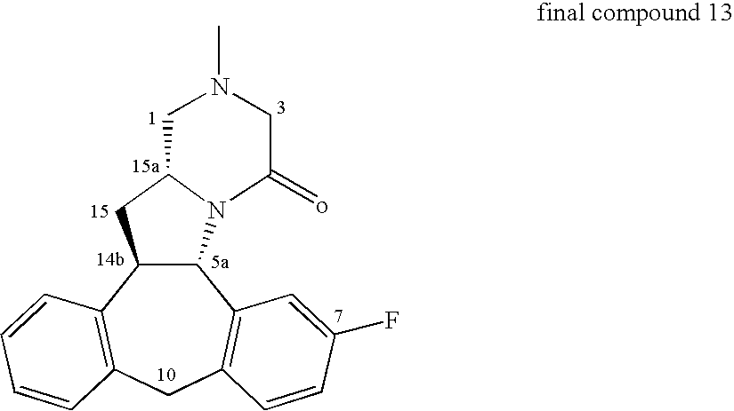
C12C(N3C(C1)CN(C)CC3=o)C1=C(CC3=C2C=CC=C3)C=CC(F)=C1
